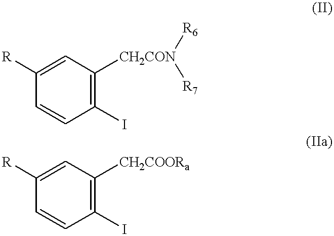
C1(I)=C([CH2CON]([R6])[R7])C=C([R])C=C1.C1(I)=C([CH2COORa])C=C([R])C=C1
